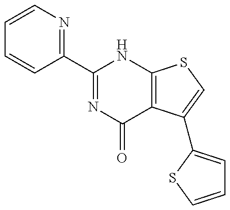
C1=CN=C(C2=NC(=O)C3=C(N2)SC=C3C2=CC=CS2)C=C1
